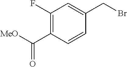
C1(F)=C(C([MeO])=O)C=CC(CBr)=C1
